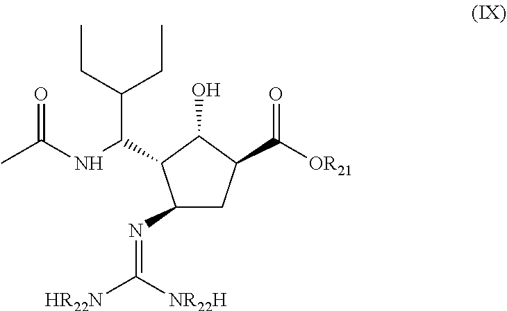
O=C(NC(C(CC)CC)C1C(O)C(C([OR21])=O)CC1N=C([HR22N])[NR22H])C
